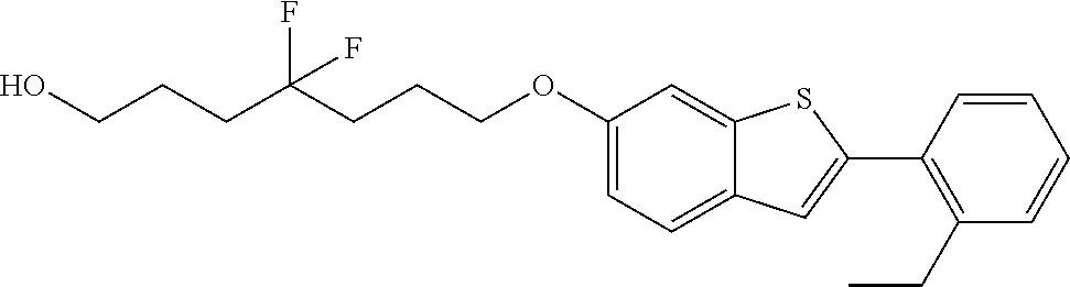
OCCCC(CCCOC1=CC=C2C(=C1)SC(C1=C(CC)C=CC=C1)=C2)(F)F
